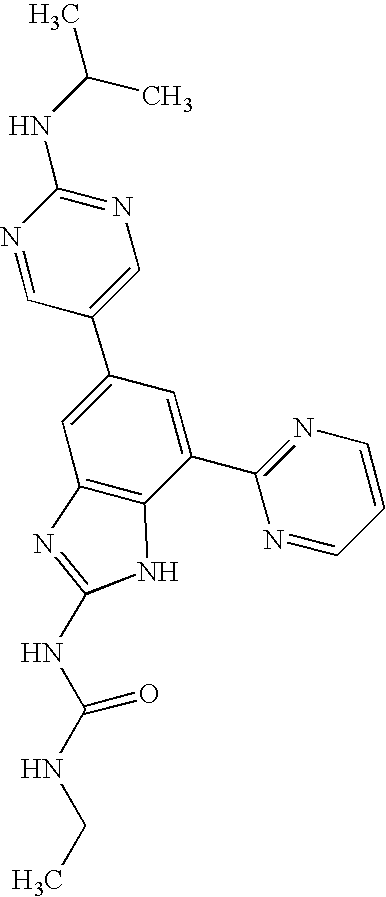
N1=CC(C2=CC3=C(C(C4=NC=CC=N4)=C2)NC(NC(NCC)=O)=N3)=CN=C1NC(C)C
